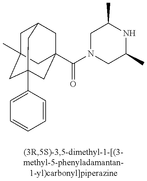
C1C2(C)CC3(C4=CC=CC=C4)CC(C(N4CC(C)NC(C)C4)=O)(CC1C3)C2
